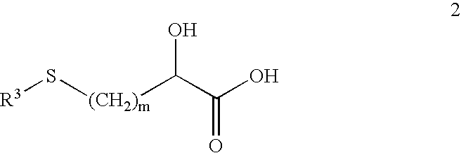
[R3]S[(CH2)m]C(C(O)=O)O
